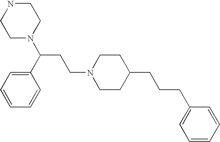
C1CC(CCCC2=CC=CC=C2)CCN1CCC(N1CCNCC1)C1=CC=CC=C1
